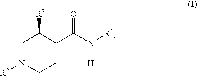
C1=C(C(=O)N([R1])[H])C([R3])CN([R2])C1
